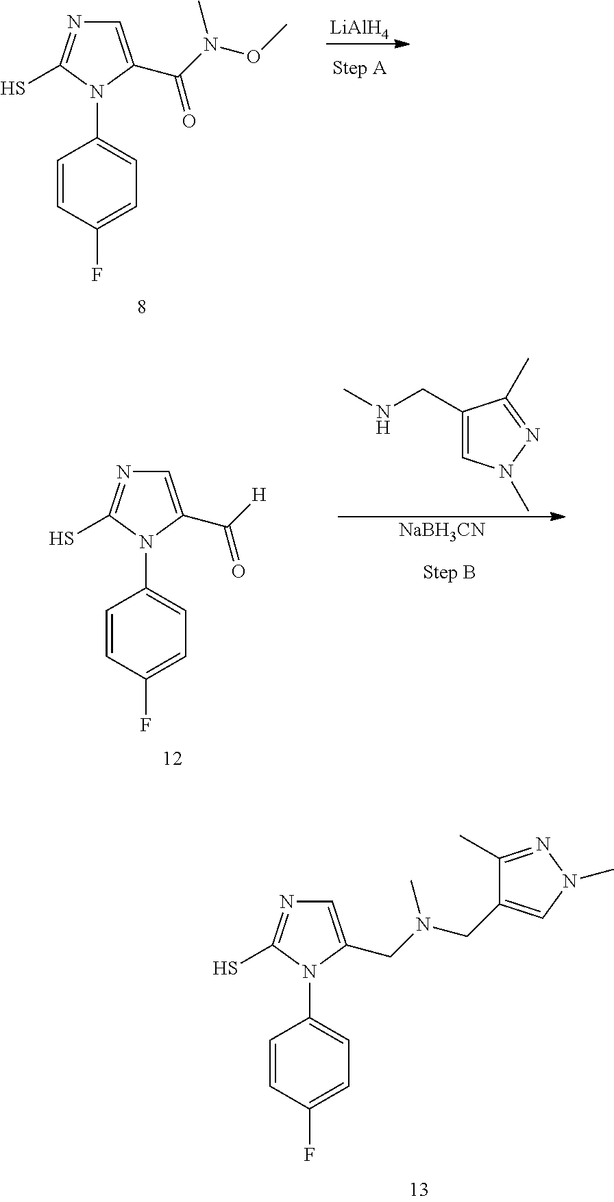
C1=CC(F)=CC=C1N1C(CN(CC2=CN(C)N=C2C)C)=CN=C1S.C1=CC(F)=CC=C1N1C(C(N(OC)C)=O)=CN=C1S.[LiAlH4].C1(CNC)=CN(C)N=C1C.[NaBH3CN].C1=CC(F)=CC=C1N1C(C([H])=O)=CN=C1S
